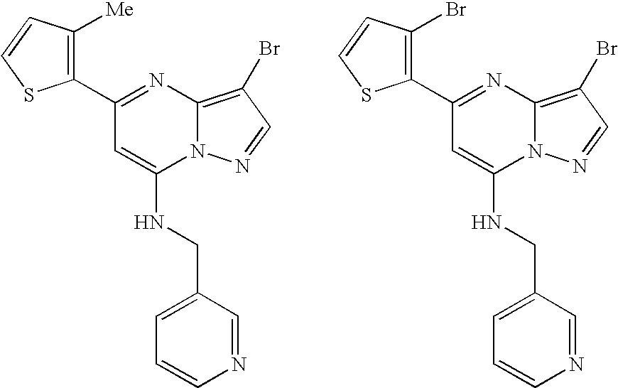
C1(C2=C([Me])C=CS2)=NC2=C(Br)C=NN2C(NCC2=CC=CN=C2)=C1.C1(C2=C(Br)C=CS2)=NC2=C(Br)C=NN2C(NCC2=CC=CN=C2)=C1
